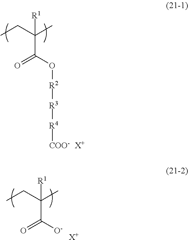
CCC(C)(C(O[R2][R3][R4][COO-])=O)[R1].[X+].CCC(C)(C([O-])=O)[R1].[X+]
